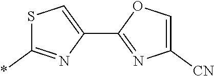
C1(C2=CSC(*)=N2)=NC([CN])=CO1
